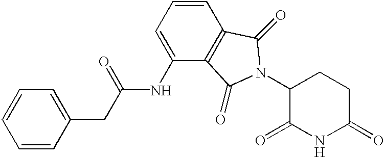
C1(=O)CCC(N2C(=O)C3=C(C=CC=C3NC(=O)CC3=CC=CC=C3)C2=O)C(=O)N1
